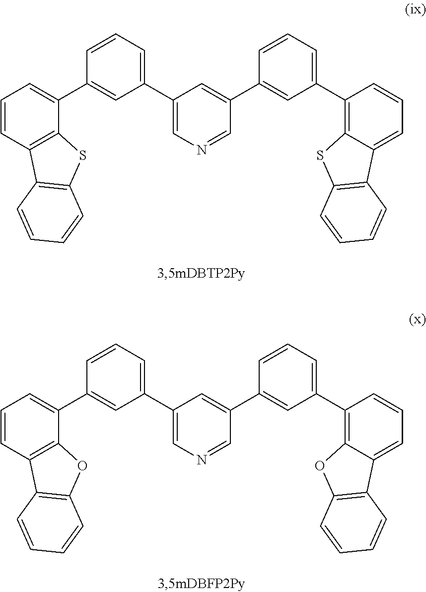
C1(C2=CC=CC(C3=CC=CC4=C3SC3=C4C=CC=C3)=C2)=CN=CC(C2=CC(C3=C4C(=CC=C3)C3=C(S4)C=CC=C3)=CC=C2)=C1.C1(C2=CC=CC(C3=CC=CC4=C3OC3=C4C=CC=C3)=C2)=CN=CC(C2=CC(C3=C4C(=CC=C3)C3=C(O4)C=CC=C3)=CC=C2)=C1
